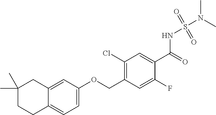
C1(F)=CC(COC2=CC=C3C(=C2)CC(C)(C)CC3)=C(Cl)C=C1C(NS(N(C)C)(=O)=O)=O
